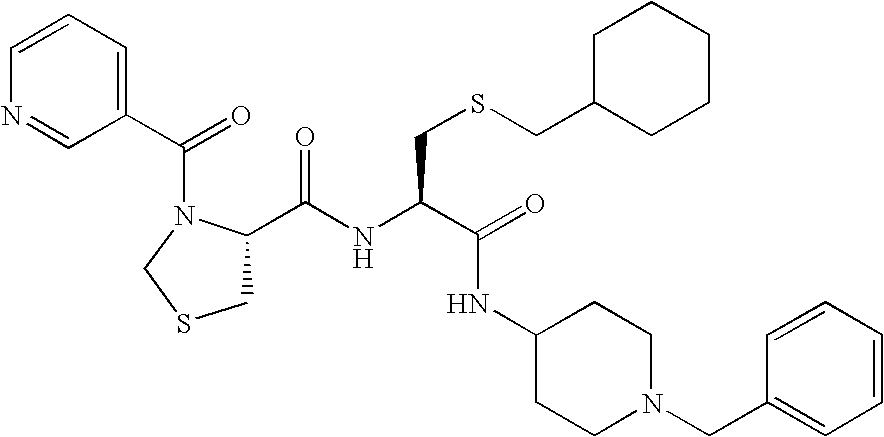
C1(C(NC(C(=O)NC2CCN(CC3=CC=CC=C3)CC2)CSCC2CCCCC2)=O)CSCN1C(C1=CC=CN=C1)=O
